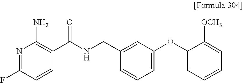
N1=C(F)C=CC(C(NCC2=CC(OC3=CC=CC=C3[OCH3])=CC=C2)=O)=C1N
